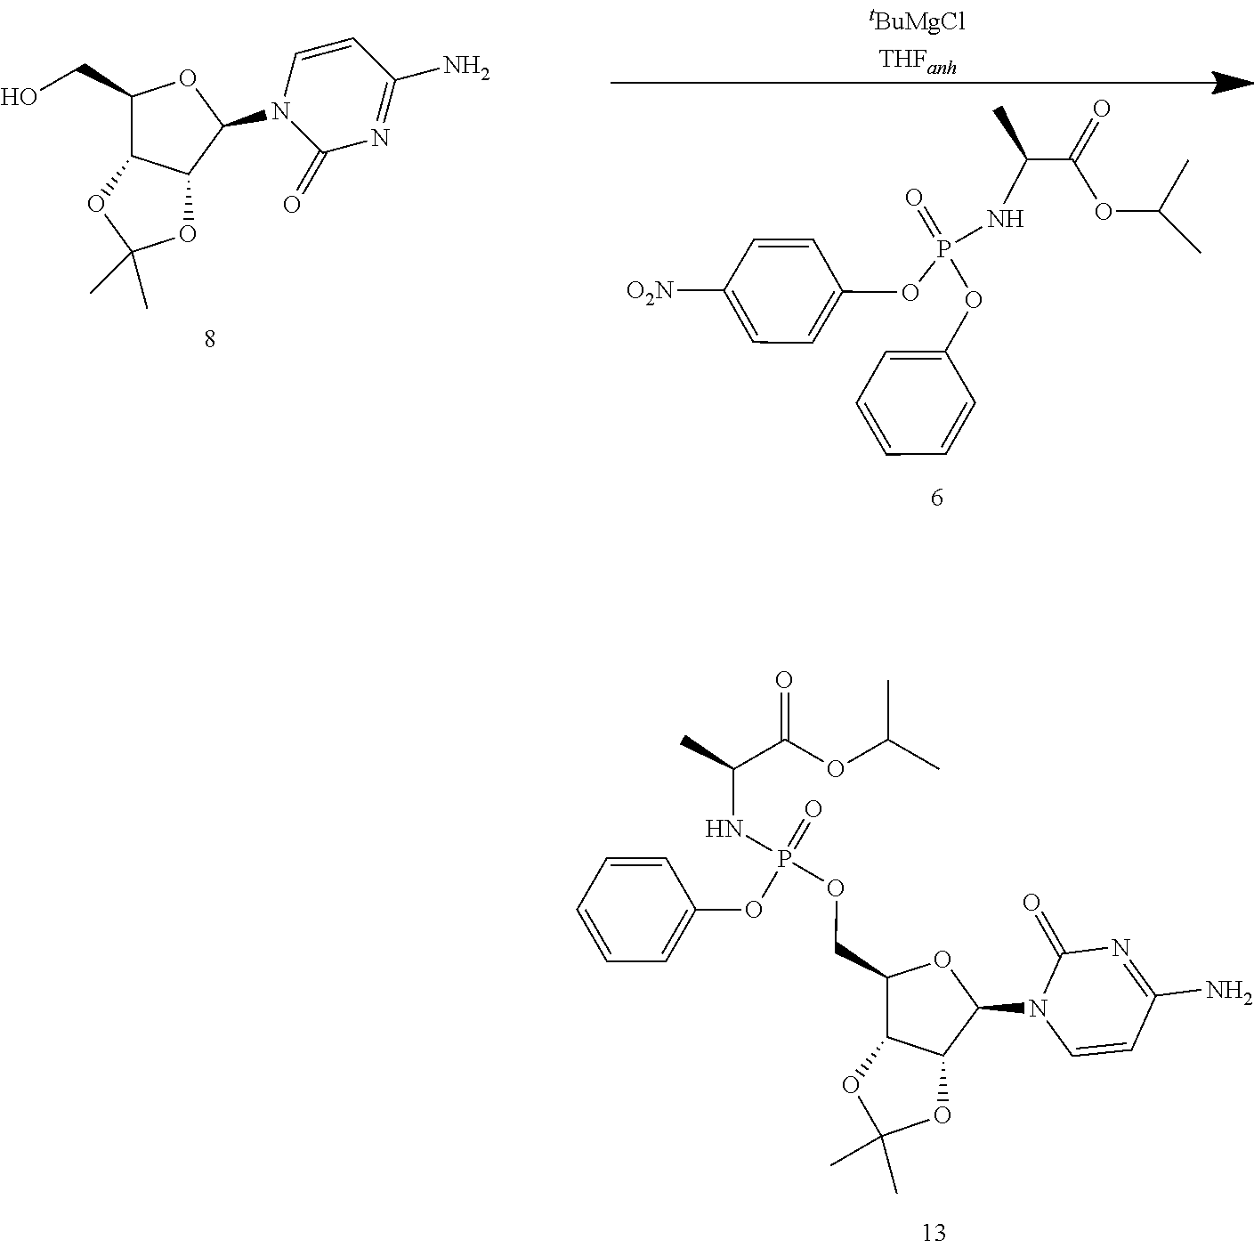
O(P(NC(C)C(=O)OC(C)C)(OCC1C2C(C(N3C=CC(N)=NC3=O)O1)OC(C)(C)O2)=O)C1=CC=CC=C1.C1=C(OP(NC(C)C(OC(C)C)=O)(=O)OC2=CC=C([O2N])C=C2)C=CC=C1.C1(CO)C2C(C(N3C(=O)N=C(N)C=C3)O1)OC(C)(C)O2
